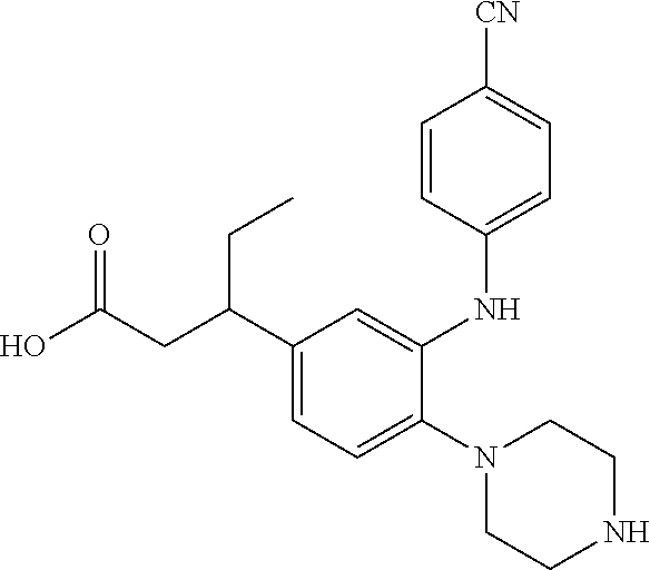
N1(C2=CC=C(C(CC(O)=O)CC)C=C2NC2=CC=C([CN])C=C2)CCNCC1
